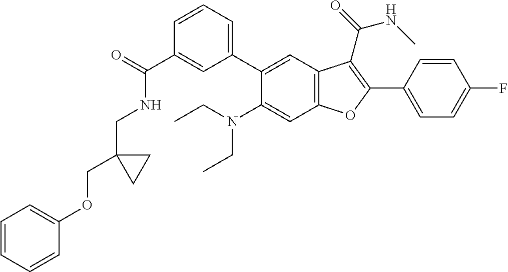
C1(C(=O)NCC2(COC3=CC=CC=C3)CC2)=CC(C2=CC3=C(C=C2N(CC)CC)OC(C2=CC=C(F)C=C2)=C3C(=O)NC)=CC=C1
